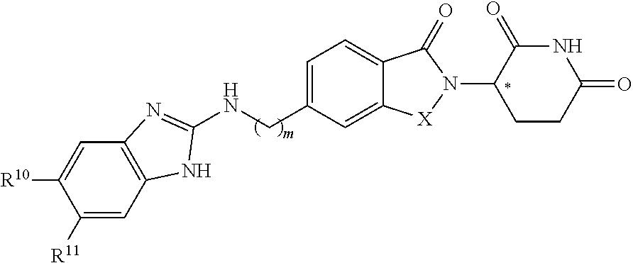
C1([R11])=CC2=C(C=C1[R10])N=C(NCC1=CC=C3C(=C1)[X]N(C1CCC(=O)NC1=O)C3=O)N2
